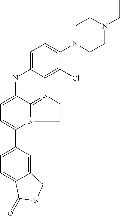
C12=CC(C3=CC=C(NC4=CC=C(N5CCN(CC)CC5)C(Cl)=C4)C4=NC=CN34)=CC=C1C(=O)NC2
